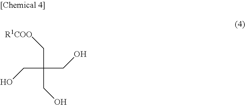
C(C(CO)(CO)CO)[R1COO]
